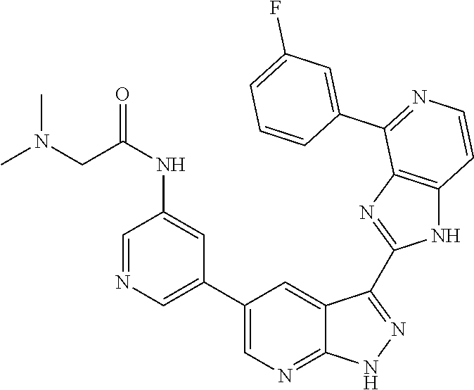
C1=NC=C(C2=CN=C3C(=C2)C(C2=NC4=C(N2)C=CN=C4C2=CC(F)=CC=C2)=NN3)C=C1NC(=O)CN(C)C
